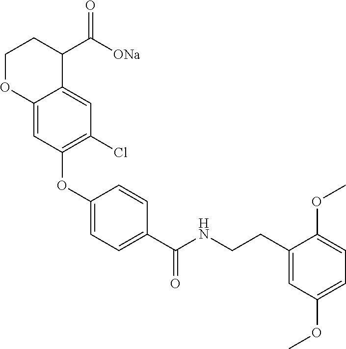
C1(OC2=C(Cl)C=C3C(=C2)OCCC3C([ONa])=O)=CC=C(C(NCCC2=CC(OC)=CC=C2OC)=O)C=C1
